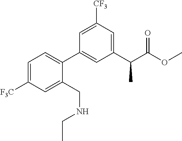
C1(C(C(OC)=O)C)=CC([CF3])=CC(C2=CC=C([F3C])C=C2CNCC)=C1
